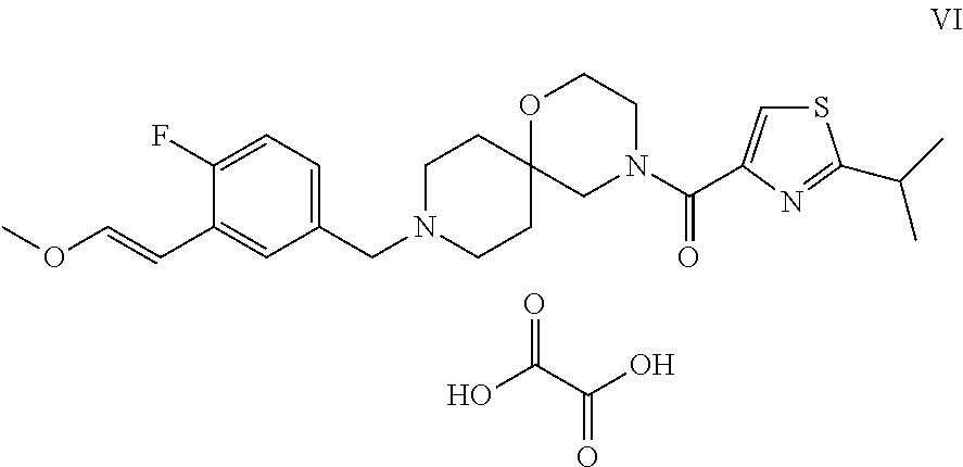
C1(F)=CC=C(CN2CCC3(CC2)OCCN(C(=O)C2=CSC(C(C)C)=N2)C3)C=C1C=COC.OC(C(O)=O)=O
